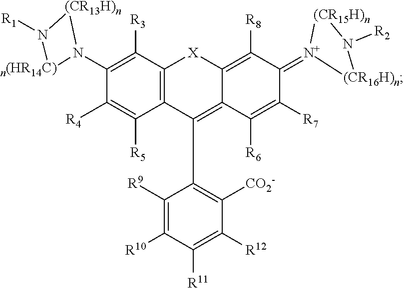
C1(N2[(CR13H)n]N([R1])[n(HR14C)]2)=C([R3])C2=C(C([R5])=C1[R4])C(C1=C([CO2-])C([R12])=C([R11])C([R10])=C1[R9])=C1C(=C([R8])C(=[N+]3[(CR15H)n]N([R2])[(CR16H)n]3)C([R7])=C1[R6])[X]2
